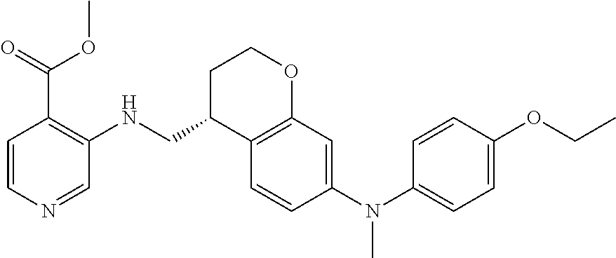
C12=C(C=CC(N(C3=CC=C(OCC)C=C3)C)=C1)C(CNC1=C(C(=O)OC)C=CN=C1)CCO2
